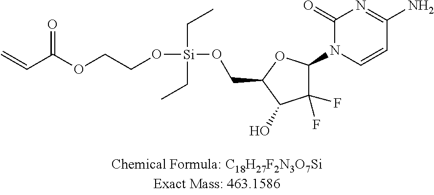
C=CC(OCCO[Si](CC)(CC)OCC1OC(N2C=CC(N)=NC2=O)C(F)(F)C1O)=O
